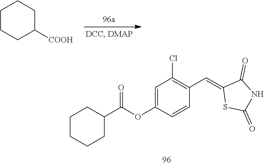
C1([COOH])CCCCC1.C1(C(OC2=CC(Cl)=C(C=C3SC(=O)NC3=O)C=C2)=O)CCCCC1
